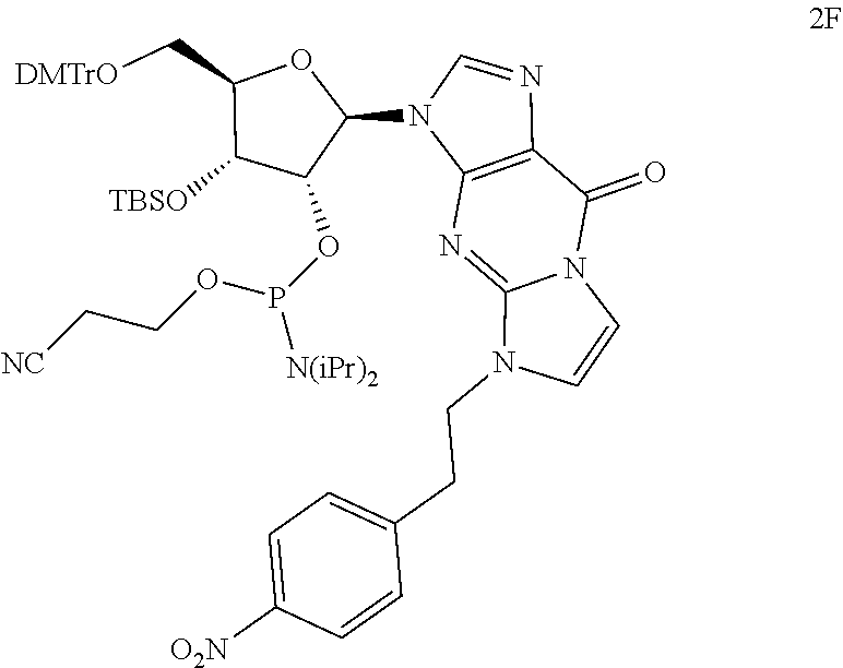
C12=C(N=C3N(C1=O)C=CN3CCC1=CC=C([O2N])C=C1)N(C1OC(C[DMTrO])C([TBSO])C1OP(OCC[NC])[N(iPr)2])C=N2
